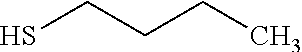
SCCCC
